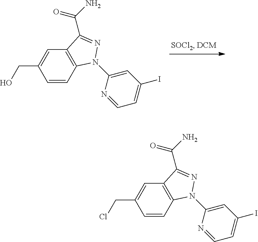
C1=CC2=C(C=C1CO)C(C(N)=O)=NN2C1=CC(I)=CC=N1.C1=CC2=C(C=C1CCl)C(C(N)=O)=NN2C1=CC(I)=CC=N1
